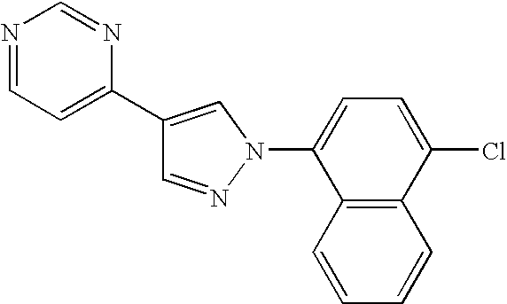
C1=NN(C2=CC=C(Cl)C3=C2C=CC=C3)C=C1C1=CC=NC=N1
